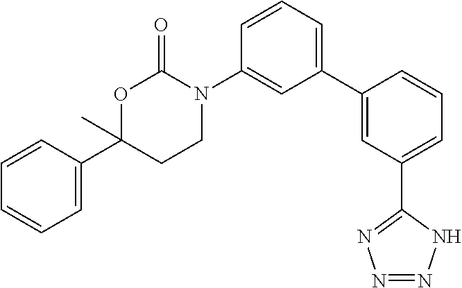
C1=CC(C2(C)CCN(C3=CC(C4=CC(C5=NN=NN5)=CC=C4)=CC=C3)C(=O)O2)=CC=C1
